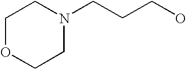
C(CCO)N1CCOCC1
